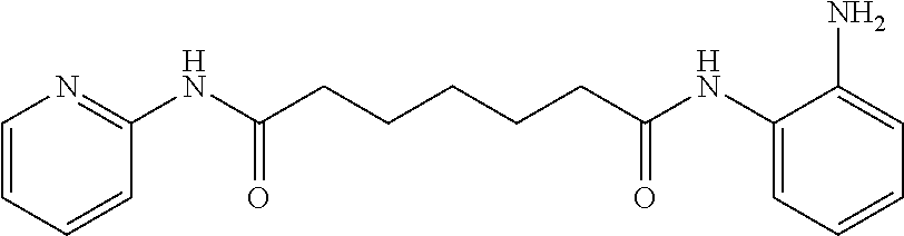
C1=CC=CC(NC(CCCCCC(NC2=CC=CC=C2N)=O)=O)=N1
